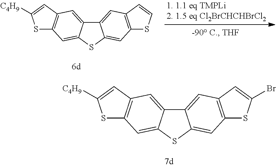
S1C2=C(C=C1[C4H9])C=C1C(=C2)SC2=CC3=C(C=CS3)C=C12.S1C([C4H9])=CC2=C1C=C1SC3=CC4=C(C=C(Br)S4)C=C3C1=C2
